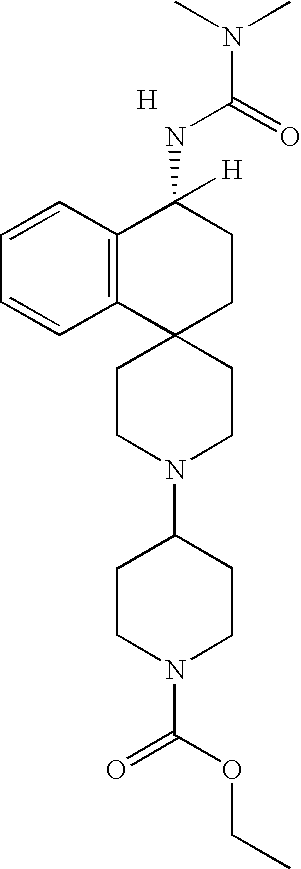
C12(CCN(C3CCN(C(=O)OCC)CC3)CC1)CCC(NC(N(C)C)=O)([H])C1=C2C=CC=C1.[H]
